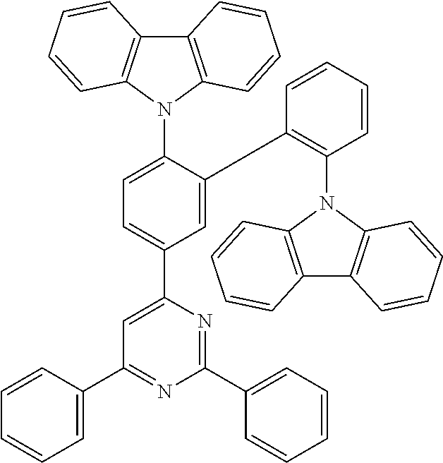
C1=C(C2=C(N3C4=C(C5=C3C=CC=C5)C=CC=C4)C=CC=C2)C(N2C3=C(C4=C2C=CC=C4)C=CC=C3)=CC=C1C1=CC(C2=CC=CC=C2)=NC(C2=CC=CC=C2)=N1
